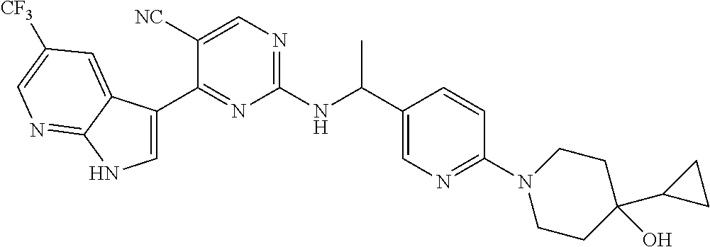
C1(C(NC2=NC=C([NC])C(C3=CNC4=NC=C([CF3])C=C34)=N2)C)=CN=C(N2CCC(C3CC3)(O)CC2)C=C1
